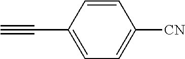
C1=CC(C#C)=CC=C1[CN]
